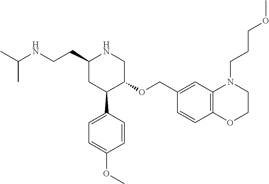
C1(CCNC(C)C)CC(C2=CC=C(OC)C=C2)C(OCC2=CC3=C(C=C2)OCCN3CCCOC)CN1
